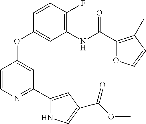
C1=CN=C(C2=CC(C(OC)=O)=CN2)C=C1OC1=CC(NC(C2=C(C)C=CO2)=O)=C(F)C=C1
